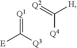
[Q1]=C([Q3])[E].[Q4]C(=[Q2])[H]
